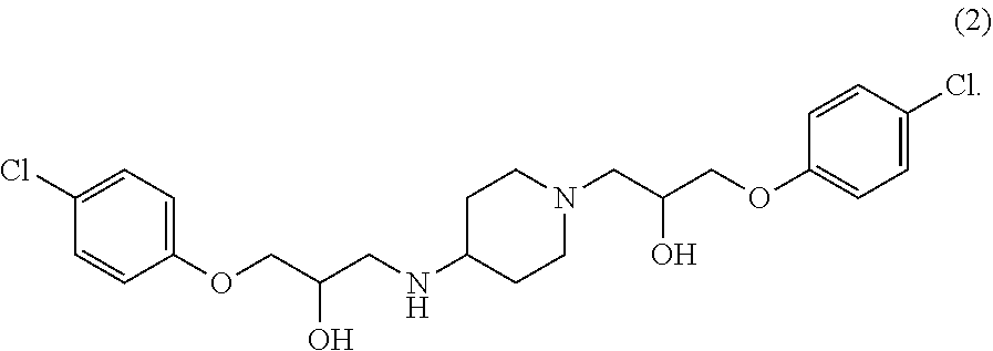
C1(OCC(CNC2CCN(CC(COC3=CC=C(Cl)C=C3)O)CC2)O)=CC=C(Cl)C=C1
